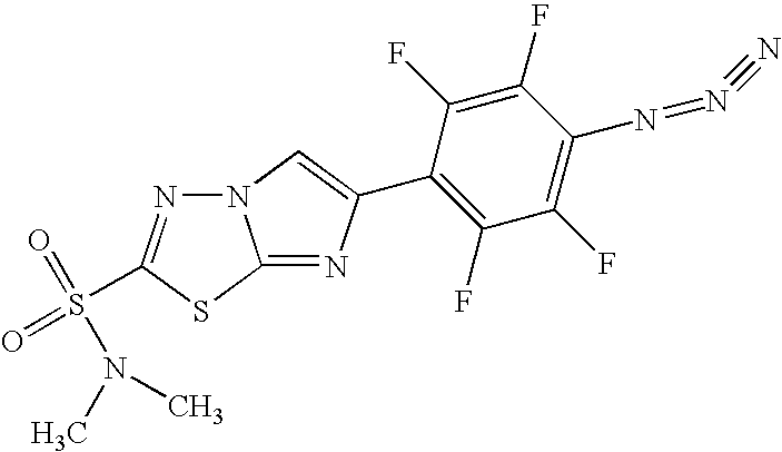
N12N=C(S(=O)(=O)N(C)C)SC1=NC(C1=C(F)C(F)=C(N=N#N)C(F)=C1F)=C2
